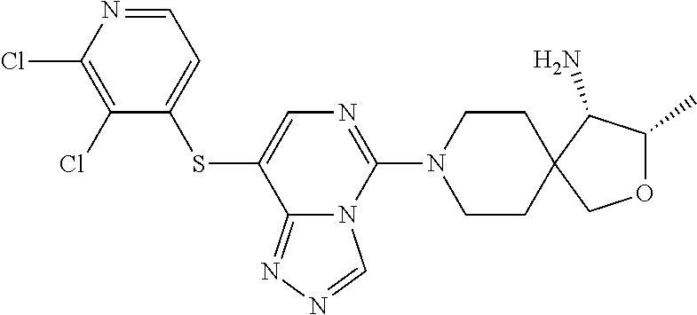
C1CN(C2=NC=C(SC3=CC=NC(Cl)=C3Cl)C3=NN=CN23)CCC12C(N)C(C)OC2
